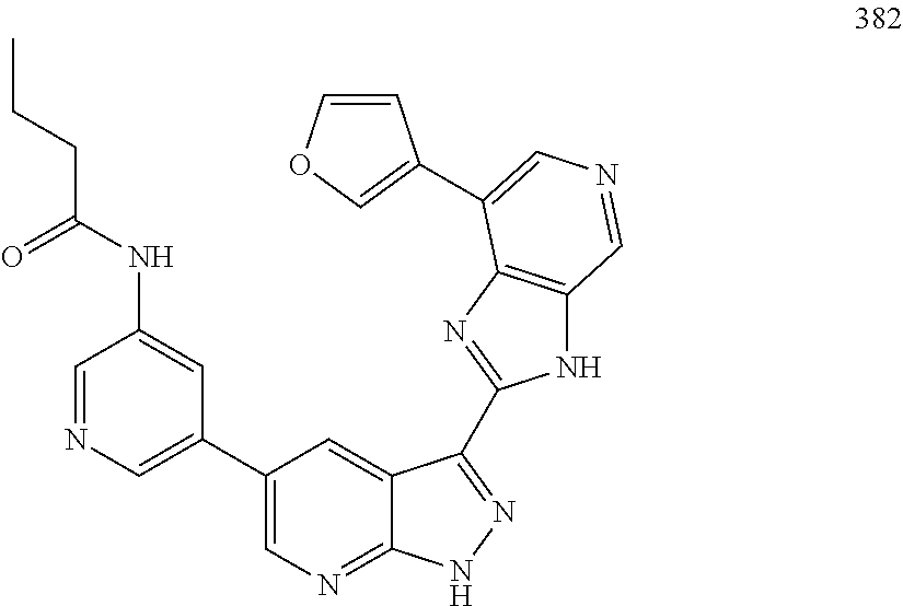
C1(C2=CN=CC(NC(CCC)=O)=C2)=CN=C2C(=C1)C(C1=NC3=C(N1)C=NC=C3C1=COC=C1)=NN2
